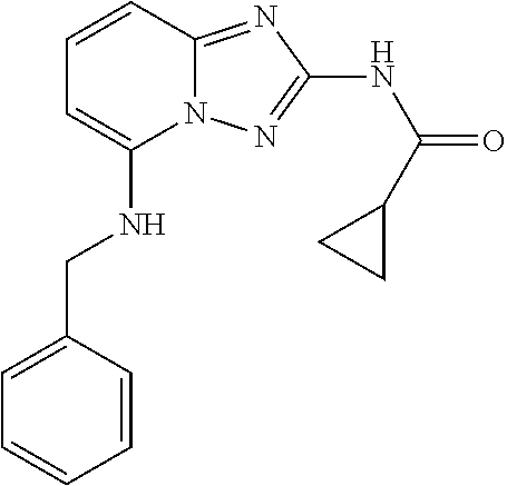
C(C1=CC=CC=C1)NC1=CC=CC2=NC(NC(=O)C3CC3)=NN12
